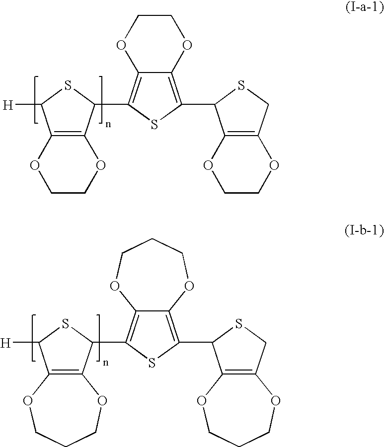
C12=C(C3C4=C(CS3)OCCO4)SC(C3C4=C(C([H])S3)OCCO4)=C1OCCO2.C12=C(C3C4=C(CS3)OCCCO4)SC(C3C4=C(C([H])S3)OCCCO4)=C1OCCCO2
